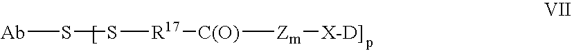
S([R17][C(O)][Zm][X-D]])S[Ab]
